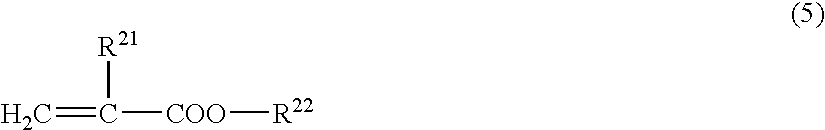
C=C([R21])[COO][R22]
